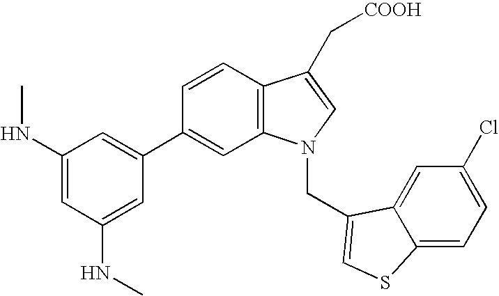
C1=CC2=C(C=C1C1=CC(NC)=CC(NC)=C1)N(CC1=CSC3=CC=C(Cl)C=C31)C=C2C[COOH]
